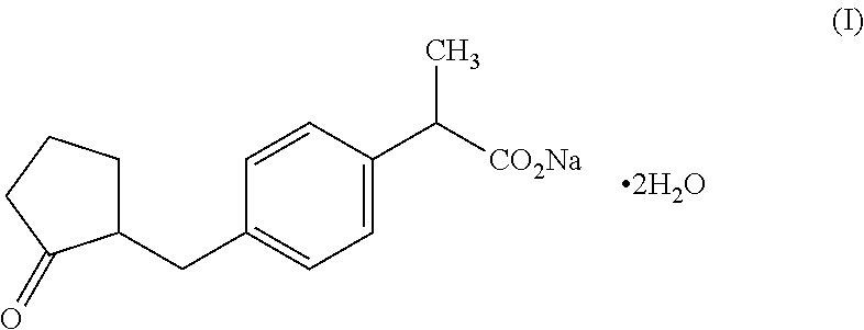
C1=CC(C(C)[CO2Na])=CC=C1CC1CCCC1=O
